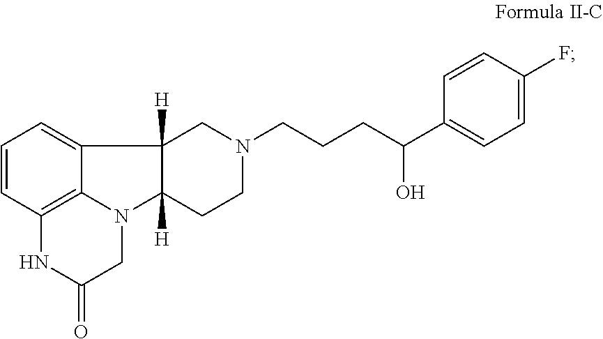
C1=CC2=C3C(=C1)C1([H])C([H])(N3CC(=O)N2)CCN(CCCC(C2=CC=C(F)C=C2)O)C1
